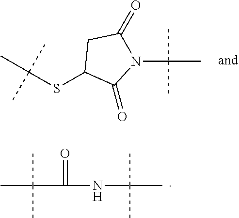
CC(SC1C(=O)N(C(C)(C)C)C(=O)C1)(C)C.CC(C(NC(C)(C)C)=O)(C)C
